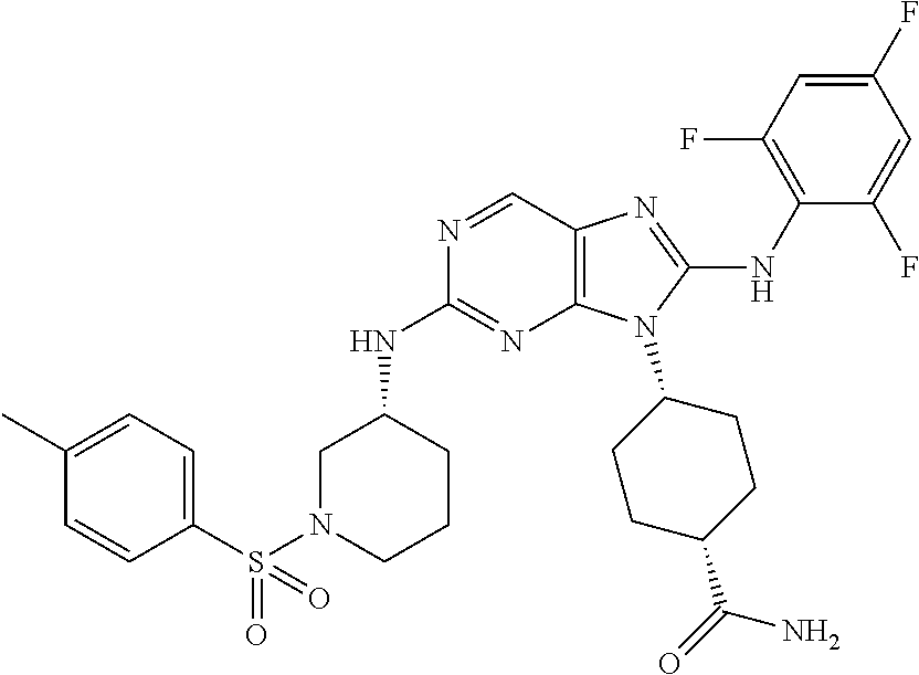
N1=CC2=C(N=C1NC1CN(S(C3=CC=C(C)C=C3)(=O)=O)CCC1)N(C1CCC(C(=O)N)CC1)C(NC1=C(F)C=C(F)C=C1F)=N2
